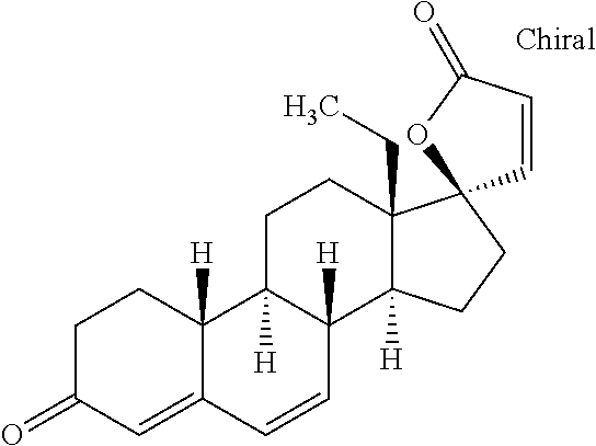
C1C(=O)C=C2C([H])(C1)C1([H])C([H])(C=C2)C2([H])C(CC)(CC1)C1(CC2)C=CC(=O)O1
